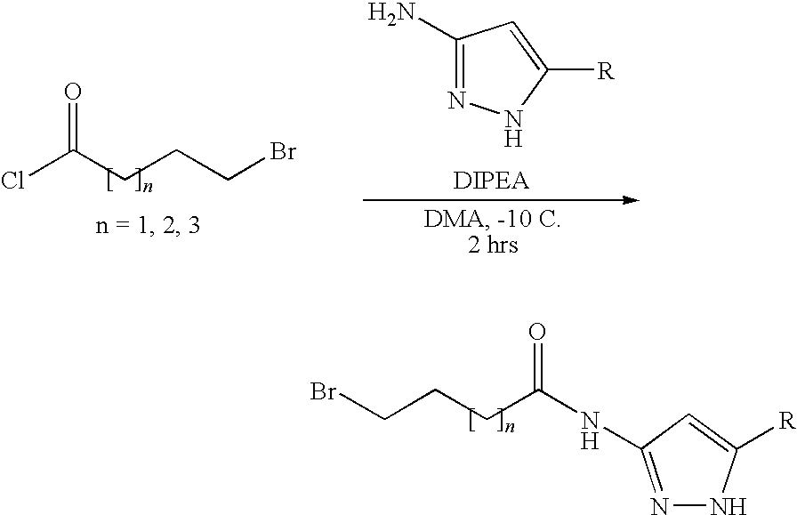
N1=C(NC(CCCBr)=O)C=C([R])N1.ClC(CCCBr)=O.C1(N)=NNC([R])=C1
